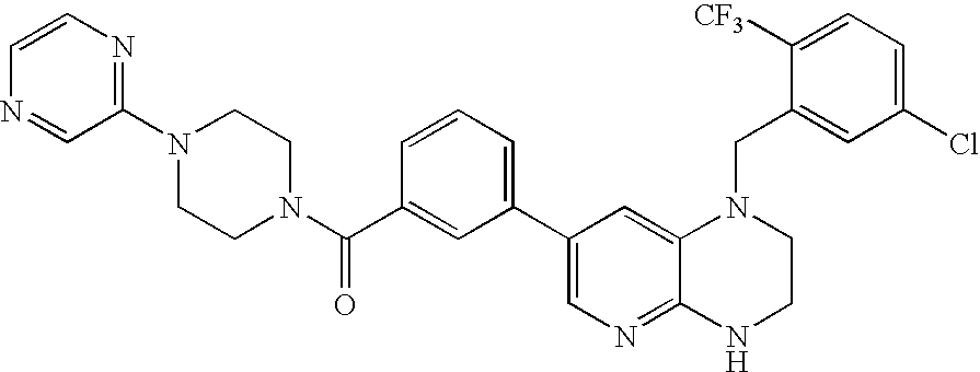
C1=CN=C(N2CCN(C(C3=CC(C4=CN=C5C(=C4)N(CC4=CC(Cl)=CC=C4[CF3])CCN5)=CC=C3)=O)CC2)C=N1
